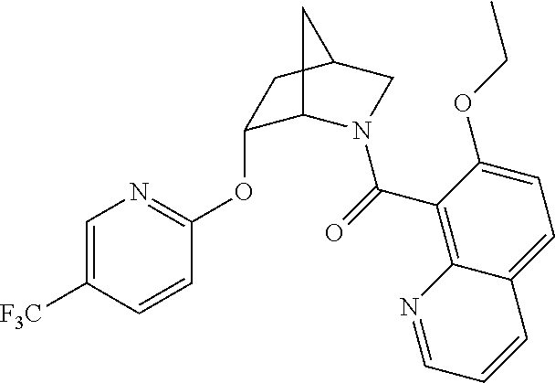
C1(OC2=NC=C([F3C])C=C2)C2N(C(C3=C4C(=CC=C3OCC)C=CC=N4)=O)CC(C1)C2
